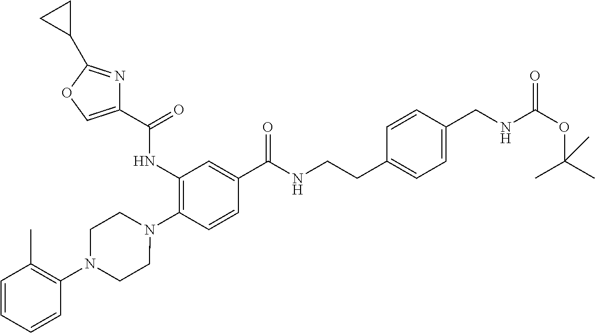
C1(NC(=O)C2=COC(C3CC3)=N2)=C(N2CCN(C3=C(C)C=CC=C3)CC2)C=CC(C(NCCC2=CC=C(CNC(OC(C)(C)C)=O)C=C2)=O)=C1
